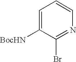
C1=C([BocHN])C(Br)=NC=C1
